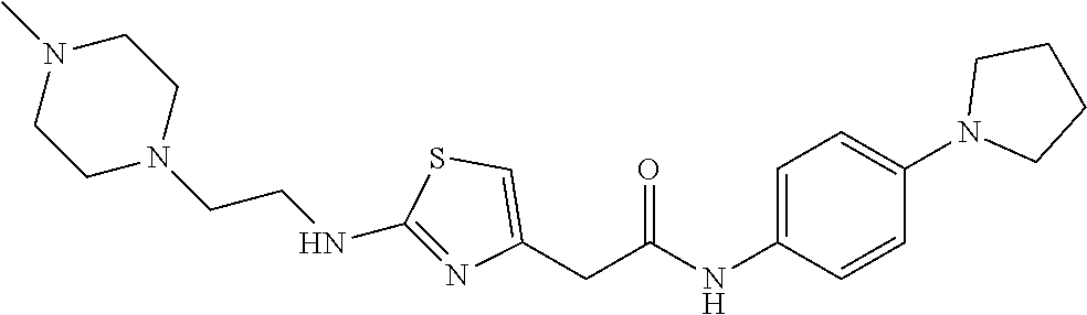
N1(C)CCN(CCNC2=NC(CC(NC3=CC=C(N4CCCC4)C=C3)=O)=CS2)CC1
